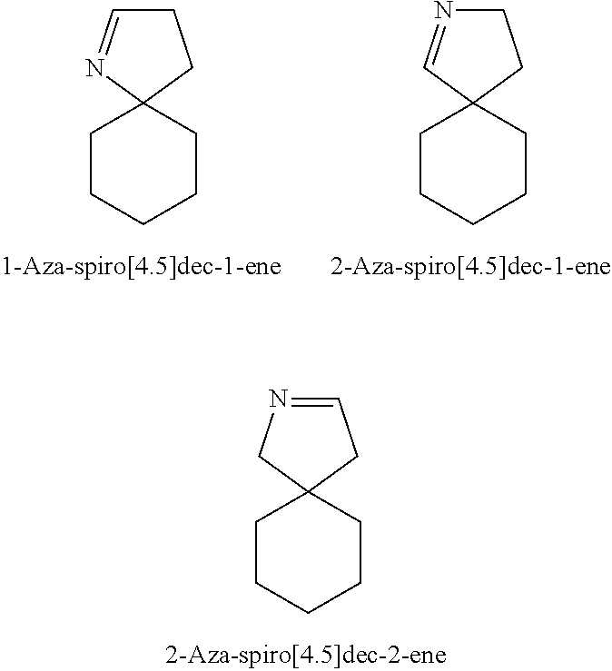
C1CCCCC12CCC=N2.C1CCCCC12CCN=C2.C1CCCCC12CC=NC2
